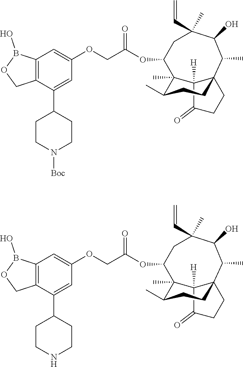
C12([H])C(=O)CCC13CCC(C)C2(C)C(OC(COC1=CC2=C(C(C4CCN([Boc])CC4)=C1)COB2O)=O)CC(C=C)(C)C(O)C3C.C12([H])C(=O)CCC13CCC(C)C2(C)C(OC(COC1=CC2=C(C(C4CCNCC4)=C1)COB2O)=O)CC(C=C)(C)C(O)C3C
